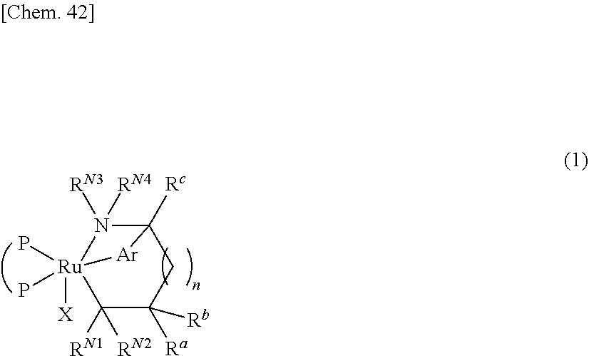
[Ru]12(P)(P)([X])C([RN1])([RN2])C([Ra])([Rb])CC([Rc])(N1([RN3])[RN4])[Ar]2
